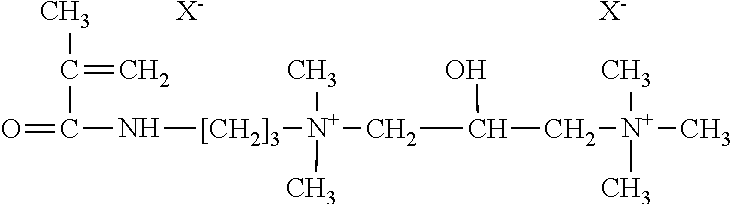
[X-].[X-].O=C(C(=C)C)N[[CH2]3][N+](C)(C)CC(O)C[N+](C)(C)C
